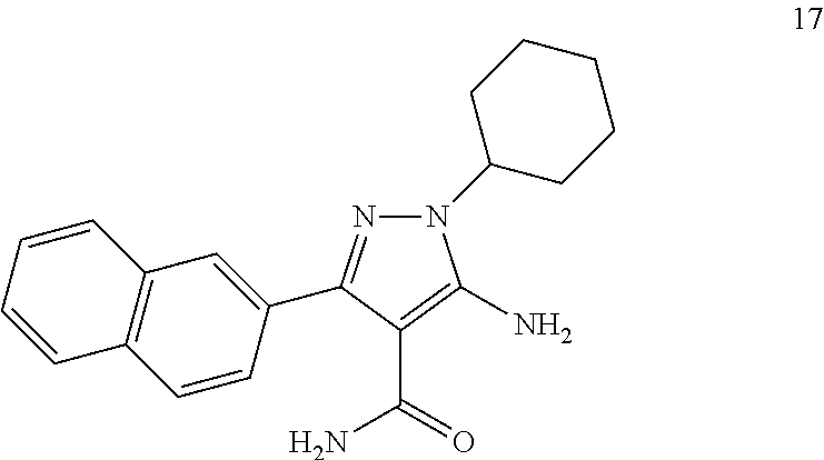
N1(C2CCCCC2)N=C(C2=CC3=C(C=C2)C=CC=C3)C(C(=O)N)=C1N
